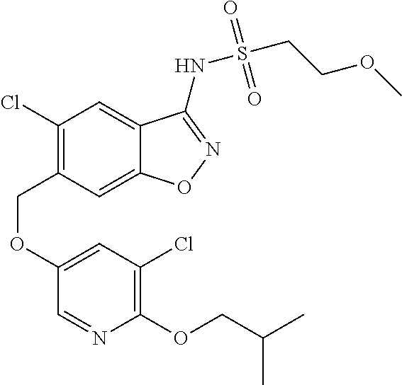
O(CC1=C(Cl)C=C2C(=C1)ON=C2NS(CCOC)(=O)=O)C1=CC(Cl)=C(OCC(C)C)N=C1
